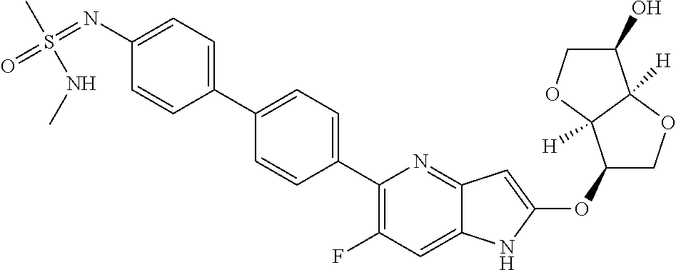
C1(OC2=CC3=NC(C4=CC=C(C5=CC=C(N=S(=O)(C)NC)C=C5)C=C4)=C(F)C=C3N2)COC2([H])C1([H])OCC2O
